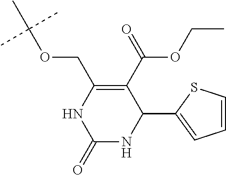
C1(=O)NC(C2=CC=CS2)C(C(=O)OCC)=C(COC(C)(C)C)N1
